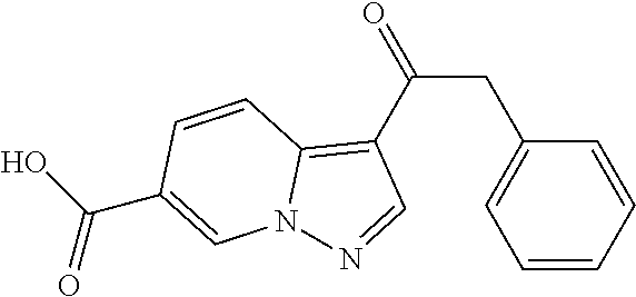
C1=CC=CC(CC(=O)C2=C3N(N=C2)C=C(C(O)=O)C=C3)=C1
